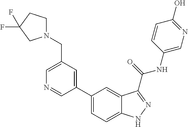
C1(CN2CCC(F)(F)C2)=CN=CC(C2=CC=C3C(=C2)C(C(NC2=CN=C(O)C=C2)=O)=NN3)=C1
